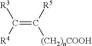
C(=C([R5])[(CH2)nCOOH])([R4])[R3]
